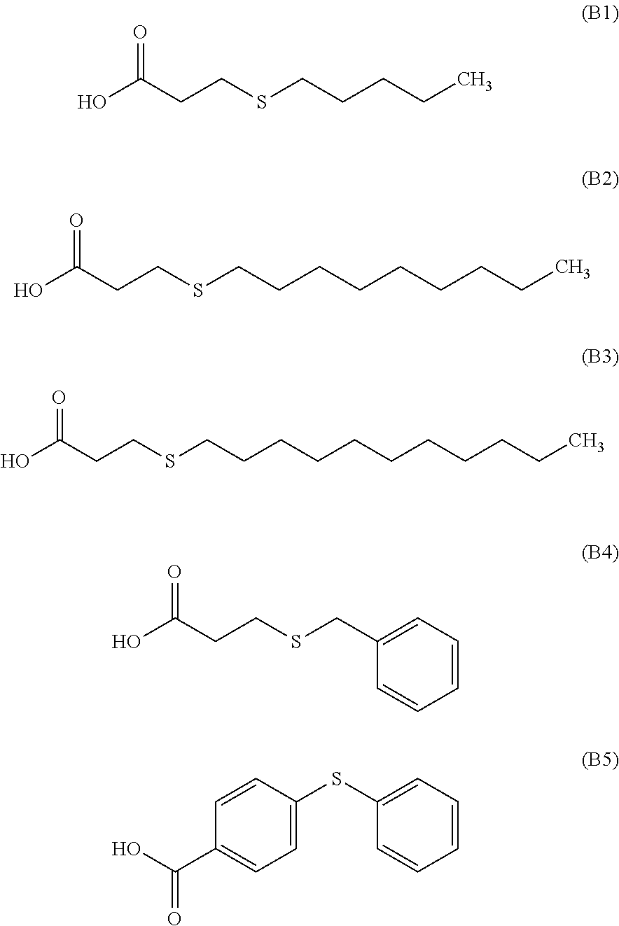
OC(CCSCC1=CC=CC=C1)=O.OC(C1=CC=C(SC2=CC=CC=C2)C=C1)=O.OC(CCSCCCCC)=O.OC(CCSCCCCCCCCC)=O.OC(CCSCCCCCCCCCCC)=O
